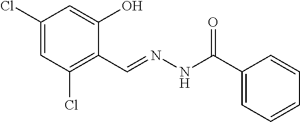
C1(Cl)=CC(Cl)=C(C=NNC(C2=CC=CC=C2)=O)C(O)=C1
